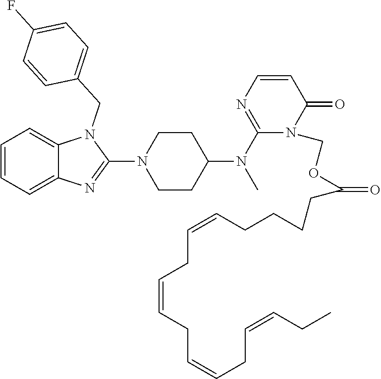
C1=CC=C2C(=C1)N(CC1=CC=C(F)C=C1)C(N1CCC(N(C3=NC=CC(=O)N3COC(=O)CCCCC=CCC=CCC=CCC=CCC)C)CC1)=N2
